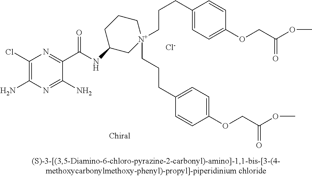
[Cl-].C1(Cl)=C(N)N=C(N)C(C(=O)NC2C[N+](CCCC3=CC=C(OCC(OC)=O)C=C3)(CCCC3=CC=C(OCC(OC)=O)C=C3)CCC2)=N1
